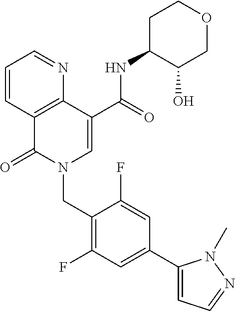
C1=CC2=C(N=C1)C(C(=O)NC1C(O)COCC1)=CN(CC1=C(F)C=C(C3=CC=NN3C)C=C1F)C2=O
